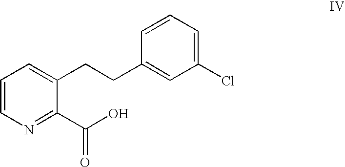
C1=CN=C(C(O)=O)C(CCC2=CC(Cl)=CC=C2)=C1
